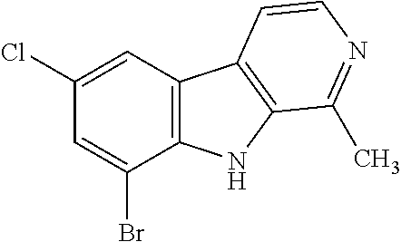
C12=C(NC3=C1C=CN=C3C)C(Br)=CC(Cl)=C2
